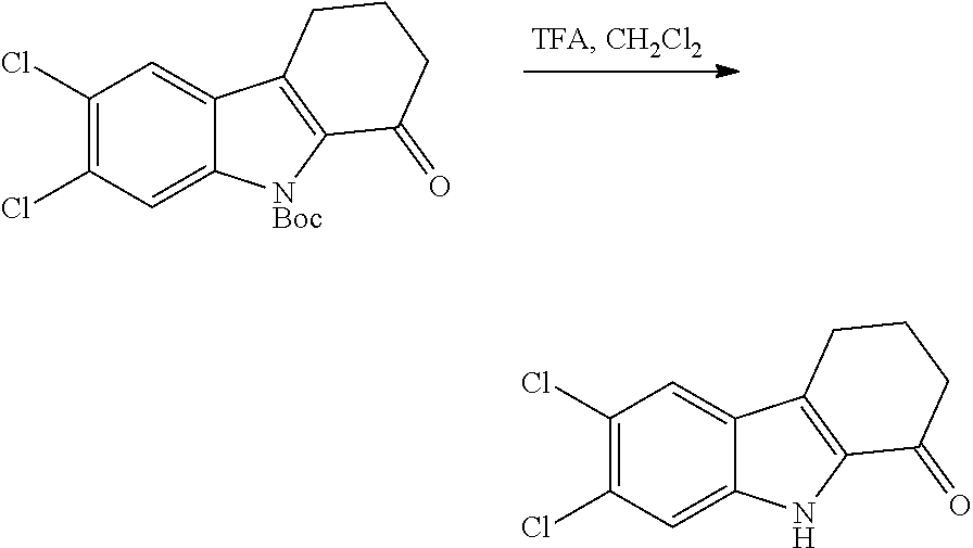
C1(Cl)=C(Cl)C=C2C(=C1)C1=C(N2)C(=O)CCC1.C1(Cl)=C(Cl)C=C2C(=C1)C1=C([NBoc]2)C(=O)CCC1
